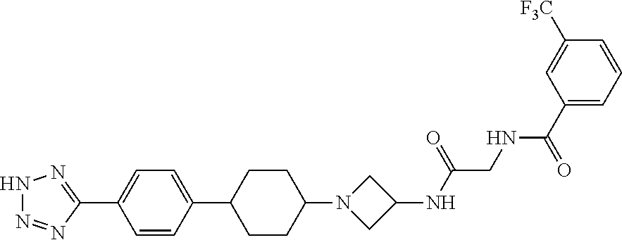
C1=CC(C2CCC(N3CC(NC(CNC(C4=CC=CC([F3C])=C4)=O)=O)C3)CC2)=CC=C1C1=NNN=N1
